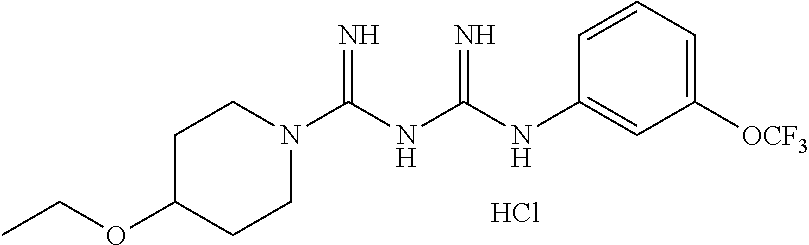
Cl.C1(NC(NC(N2CCC(OCC)CC2)=N)=N)=CC([OCF3])=CC=C1
